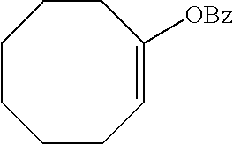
C1CCCC=C([OBz])CC1
